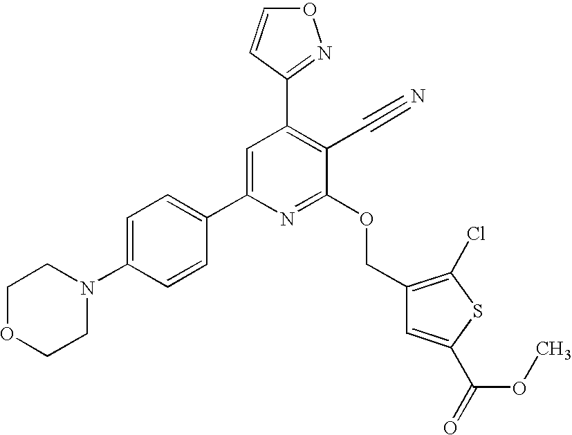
C1OCCN(C2=CC=C(C3=CC(C4=NOC=C4)=C(C#N)C(OCC4=C(Cl)SC(C(=O)OC)=C4)=N3)C=C2)C1
